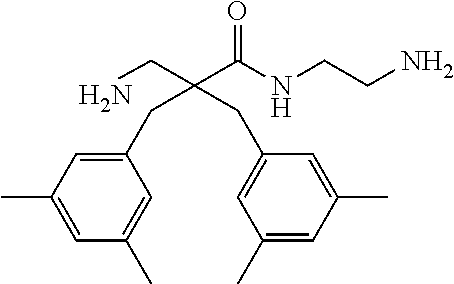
NCCNC(C(CN)(CC1=CC(C)=CC(C)=C1)CC1=CC(C)=CC(C)=C1)=O
